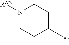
N1([RN2])CCC(C)CC1
